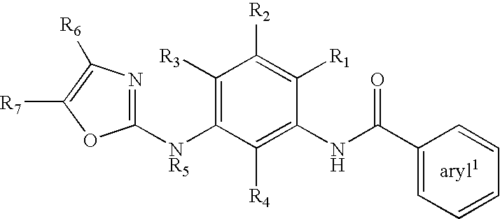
C1([NR5]C2=C([R3])C([R2])=C([R1])C(NC(C3=CC=CC=C3)=O)=C2[R4])=NC([R6])=C([R7])O1
